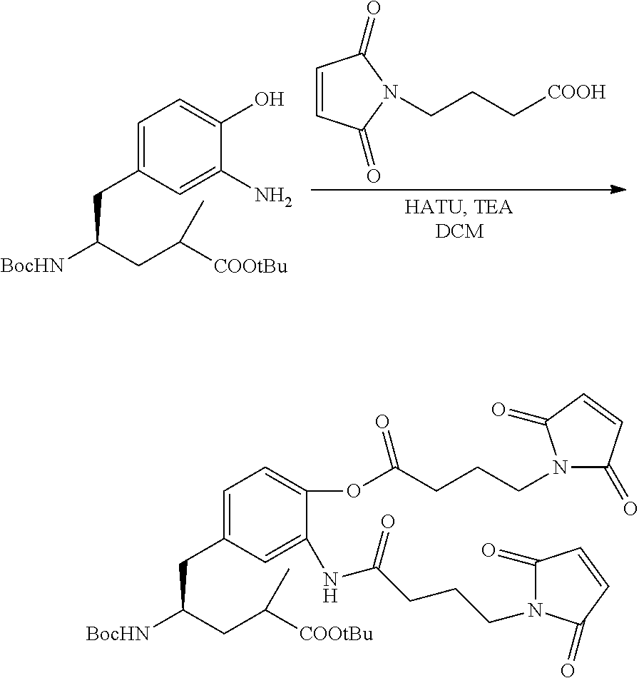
C1=C(CC([BocHN])CC([COOtBu])C)C=C(N)C(O)=C1.C1=CC(=O)N(CCC[COOH])C1=O.C1=C(CC([BocHN])CC([COOtBu])C)C=C(NC(CCCN2C(=O)C=CC2=O)=O)C(OC(CCCN2C(=O)C=CC2=O)=O)=C1
